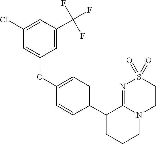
C1(OC2=CC(Cl)=CC(C(F)(F)F)=C2)=CCC(C2CCCN3C2=NS(=O)(=O)CC3)C=C1
